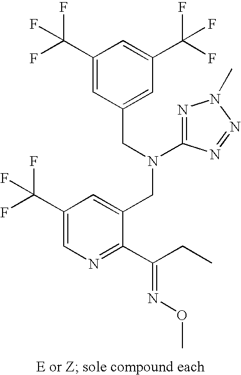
C1(C(F)(F)F)=CC(CN(CC2=CC(C(F)(F)F)=CN=C2C(CC)=NOC)C2=NN(C)N=N2)=CC(C(F)(F)F)=C1
